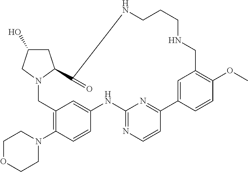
C1C(O)CN2C1C(=O)NCCCNCC1=C(OC)C=CC(=C1)C1=NC(=NC=C1)NC1=CC(=C(N3CCOCC3)C=C1)C2
